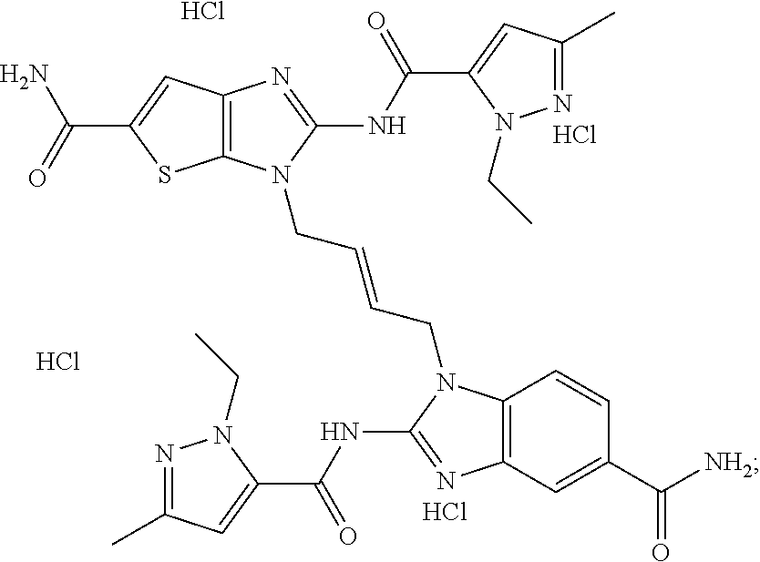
C12=C(N=C(NC(C3=CC(C)=NN3CC)=O)N1CC=CCN1C3=C(N=C1NC(C1=CC(C)=NN1CC)=O)C=C(C([NH2])=O)C=C3)C=C(C(=O)N)S2.Cl.Cl.Cl.Cl
